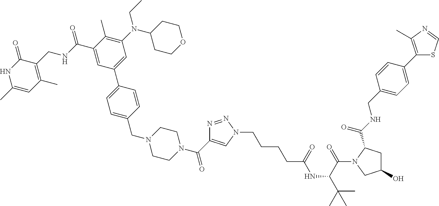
C1=C(CN2CCN(C(=O)C3=CN(CCCCC(NC(C(C)(C)C)C(=O)N4CC(O)CC4C(NCC4=CC=C(C5=C(C)N=CS5)C=C4)=O)=O)N=N3)CC2)C=CC(C2=CC(N(C3CCOCC3)CC)=C(C)C(C(NCC3=C(C)C=C(C)NC3=O)=O)=C2)=C1
